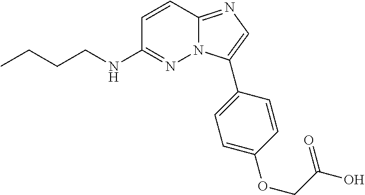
C1=CC2=NC=C(C3=CC=C(OCC(=O)O)C=C3)N2N=C1NCCCC
